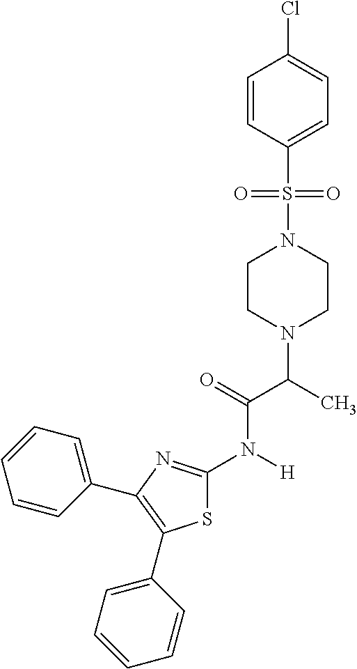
S1C(N([H])C(=O)C(C)N2CCN(S(=O)(=O)C3=CC=C(Cl)C=C3)CC2)=NC(C2=CC=CC=C2)=C1C1=CC=CC=C1
